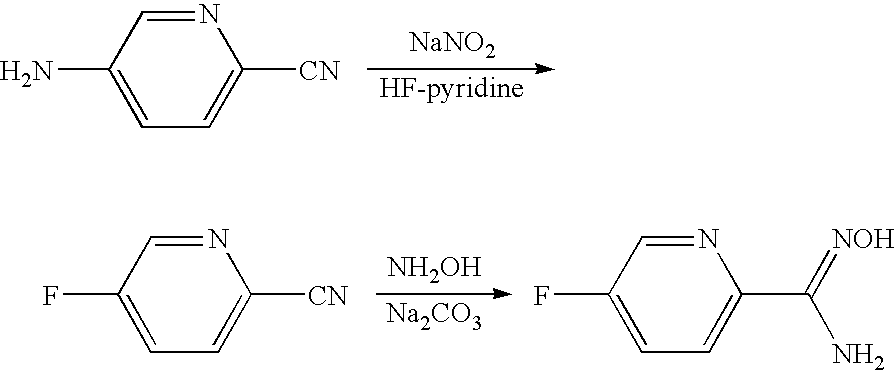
NC1=CC=C([CN])N=C1.[NaNO2].FC1=CC=C([CN])N=C1.[NH2OH].[Na2CO3].FC1=CC=C(C(=[NOH])N)N=C1
